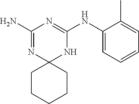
C1(N)=NC2(NC(NC3=CC=CC=C3C)=N1)CCCCC2
